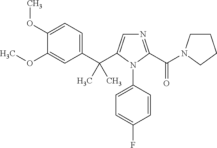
C1(C(C2=CN=C(C(N3CCCC3)=O)N2C2=CC=C(F)C=C2)(C)C)=CC=C(OC)C(OC)=C1
